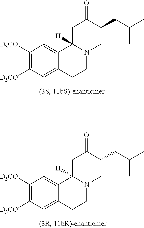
C1([D3CO])=C([D3CO])C=C2C(=C1)CCN1C2([H])CC(=O)C(CC(C)C)C1.C1([D3CO])=C([D3CO])C=C2C(=C1)CCN1C2([H])CC(=O)C(CC(C)C)C1
